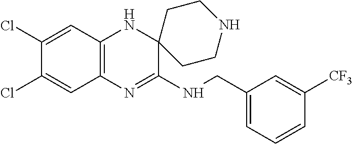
C1(Cl)=CC2=C(C=C1Cl)N=C(NCC1=CC=CC([CF3])=C1)C1(N2)CCNCC1
